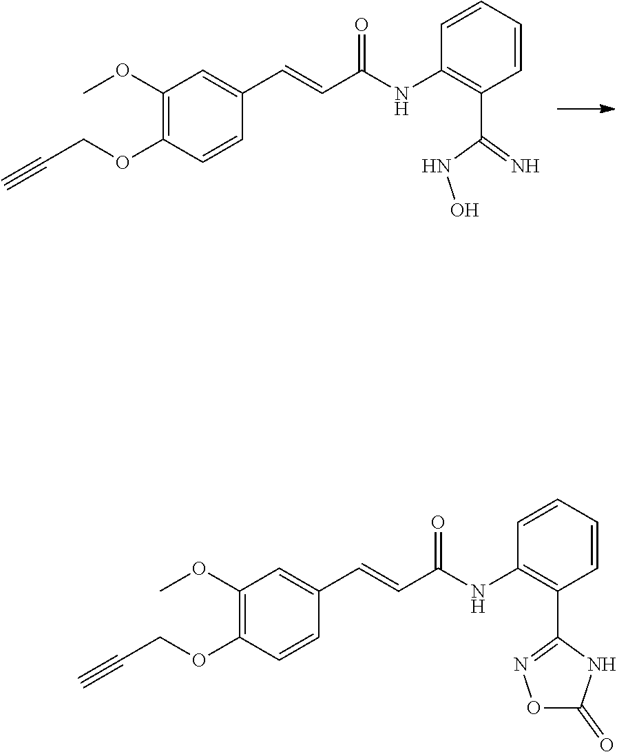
C1(OC)=C(OCC#C)C=CC(C=CC(=O)NC2=C(C(NO)=N)C=CC=C2)=C1.C1(OC)=C(OCC#C)C=CC(C=CC(=O)NC2=C(C3=NOC(=O)N3)C=CC=C2)=C1
